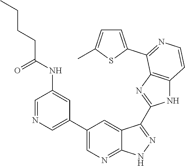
C1=NC=C(C2=CN=C3C(=C2)C(C2=NC4=C(N2)C=CN=C4C2=CC=C(C)S2)=NN3)C=C1NC(CCCC)=O
